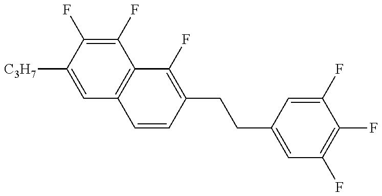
C1=C([C3H7])C(F)=C(F)C2=C1C=CC(CCC1=CC(F)=C(F)C(F)=C1)=C2F
